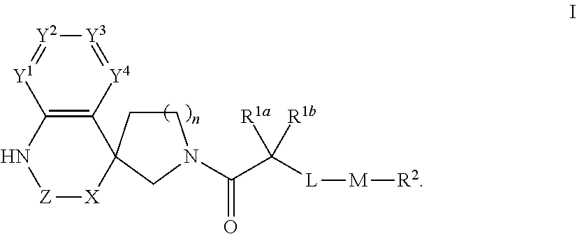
C1CC2(CN1C(C([L][M][R2])([R1a])[R1b])=O)C1=C([Y1]=[Y2][Y3]=[Y4]1)N[Z][X]2
